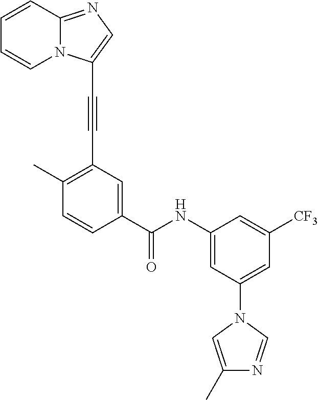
C1=CC2=NC=C(C#CC3=C(C)C=CC(C(NC4=CC(N5C=C(C)N=C5)=CC([CF3])=C4)=O)=C3)N2C=C1
